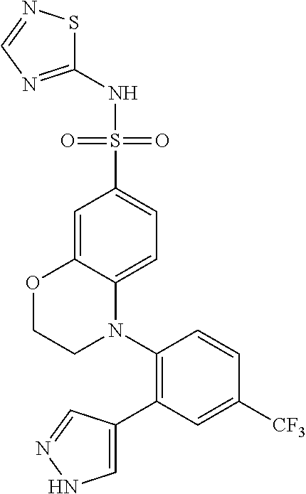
C1=C2C(=CC=C1S(=O)(=O)NC1=NC=NS1)N(C1=C(C3=CNN=C3)C=C([CF3])C=C1)CCO2
